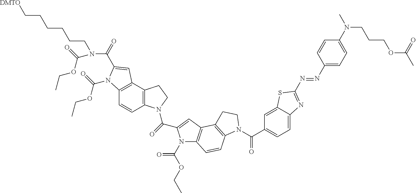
C(=O)(C1=CC2=C(N1C(OCC)=O)C=CC1=C2CCN1C(C1=CC=C2C(=C1)SC(N=NC1=CC=C(N(C)CCCOC(C)=O)C=C1)=N2)=O)N1C2=C(C3=C(C=C2)N(C(=O)OCC)C(C(=O)N(CCCCCC[DMTO])C(=O)OCC)=C3)CC1
